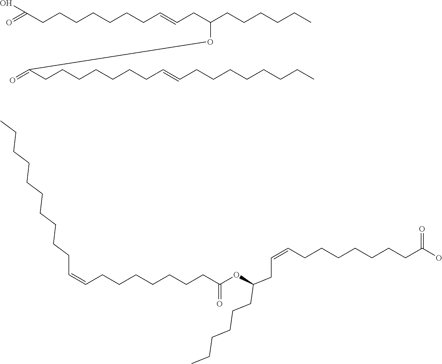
O=C(CCCCCCCC=CCC(CCCCCC)OC(CCCCCCCC=CCCCCCCCC)=O)O.C(=CCCCCCCCC(O)=O)CC(CCCCCC)OC(CCCCCCCC=CCCCCCCCCCC)=O
